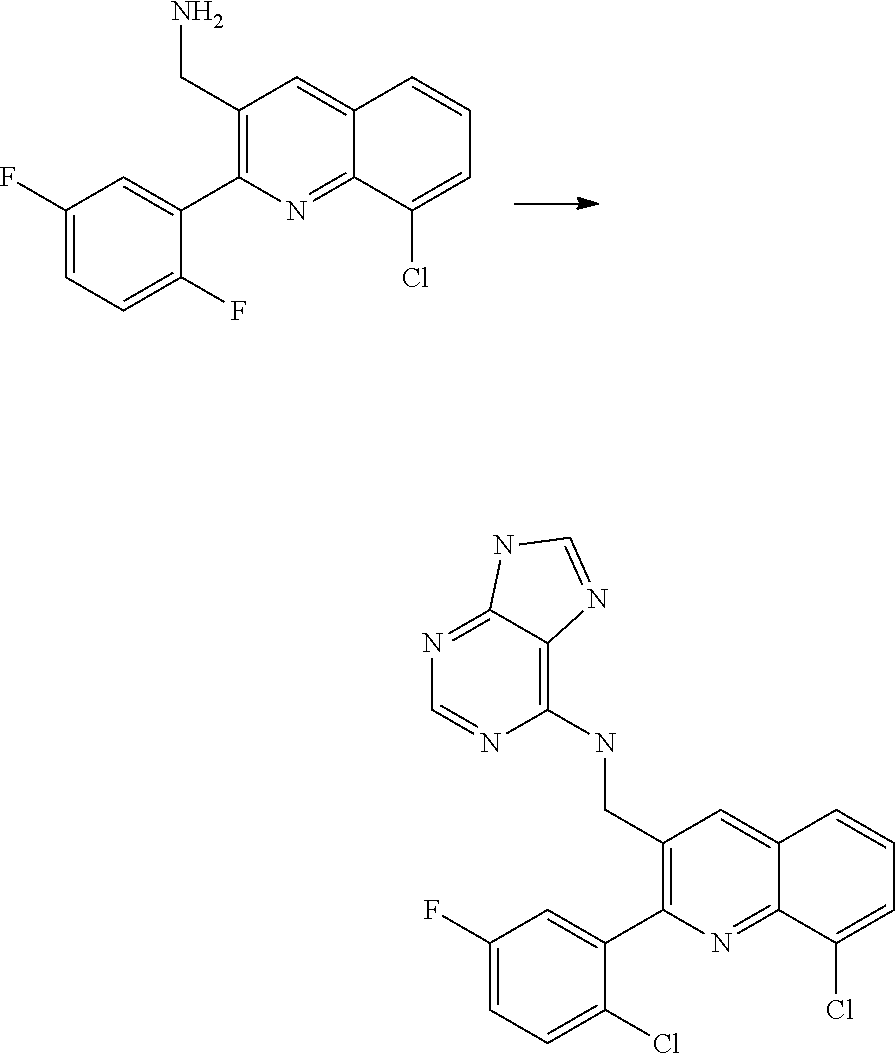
C12=CC(CN)=C(C3=CC(F)=CC=C3F)N=C1C(Cl)=CC=C2.N(C1=C2C(=NC=N1)NC=N2)CC1=C(C2=CC(F)=CC=C2Cl)N=C2C(=C1)C=CC=C2Cl
